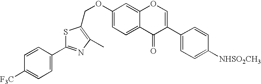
C1=CC(C2=NC(C)=C(COC3=CC=C4C(=C3)OC=C(C3=CC=C([NHSO2CH3])C=C3)C4=O)S2)=CC=C1[F3C]
